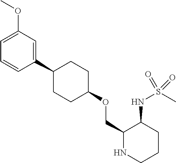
C1(COC2CCC(C3=CC(OC)=CC=C3)CC2)NCCCC1NS(C)(=O)=O
